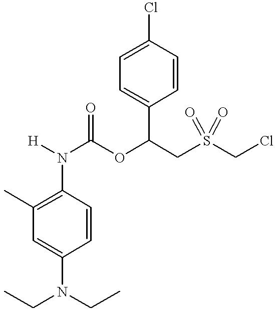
C1(N([H])C(OC(CS(CCl)(=O)=O)C2=CC=C(Cl)C=C2)=O)=C(C)C=C(N(CC)CC)C=C1
